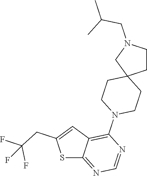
C1(N2CCC3(CCN(CC(C)C)C3)CC2)=C2C(=NC=N1)SC(CC(F)(F)F)=C2
